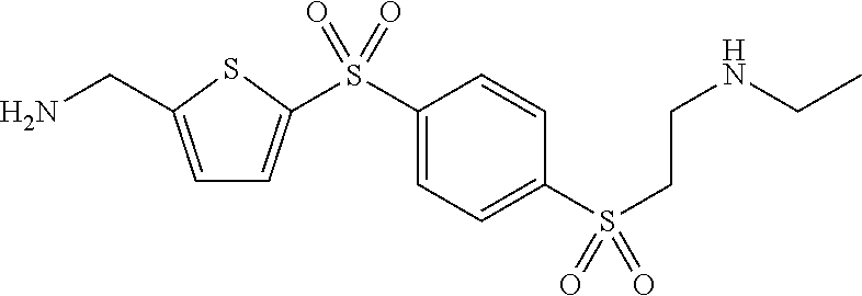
C1=C(CN)SC(S(C2=CC=C(S(CCNCC)(=O)=O)C=C2)(=O)=O)=C1
